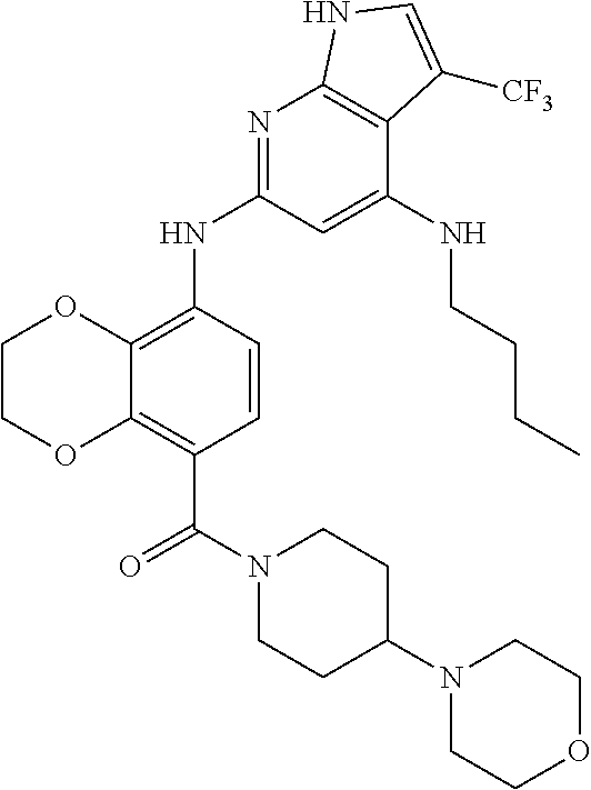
C1COC2=C(C(N3CCC(N4CCOCC4)CC3)=O)C=CC(NC3=NC4=C(C(NCCCC)=C3)C([CF3])=CN4)=C2O1
